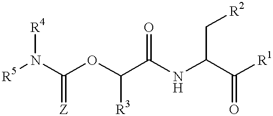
C(OC(C(NC(C([R1])=O)C[R2])=O)[R3])(N([R5])[R4])=[Z]
